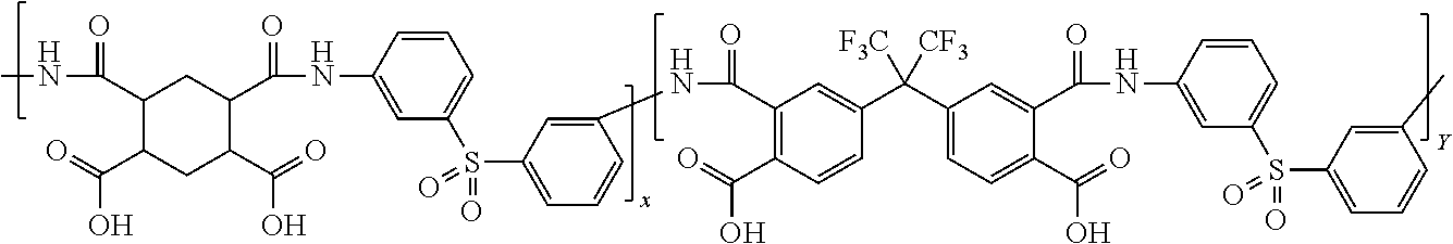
N(C(C1=C(C(O)=O)C=CC(C(C2=CC=C(C(O)=O)C(C(NC3=CC(S(C4=CC=CC(C)=C4)(=O)=O)=CC=C3)=O)=C2)([F3C])[CF3])=C1)=O)C1=CC(S(C2=CC=CC(NC(C3C(C(=O)O)CC(C(=O)O)C(C(NC)=O)C3)=O)=C2)(=O)=O)=CC=C1
